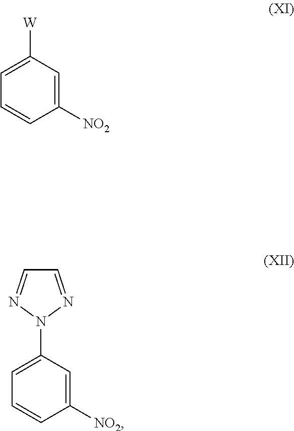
C1(N2N=CC=N2)=CC=CC([NO2])=C1.C1([W])=CC=CC([NO2])=C1
